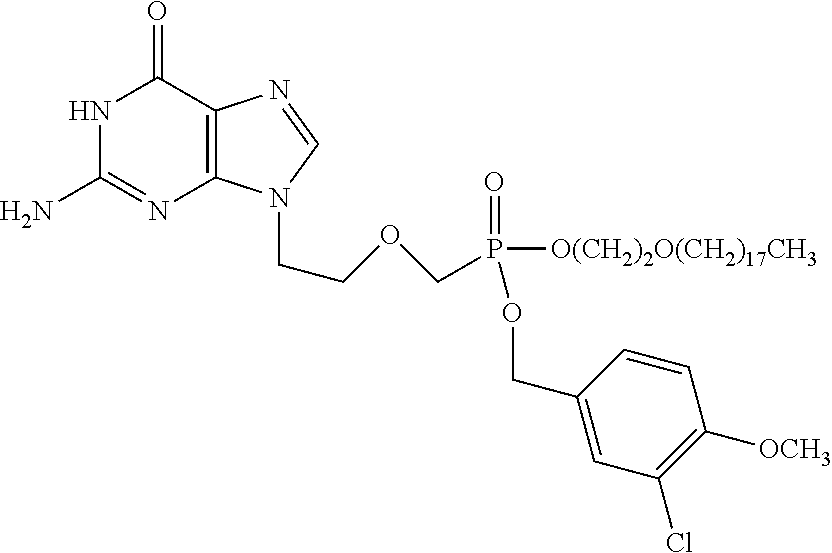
C1(N)=NC2=C(C(=O)N1)N=CN2CCOCP(=O)([O(CH2)2O(CH2)17CH3])OCC1=CC(Cl)=C([OCH3])C=C1
